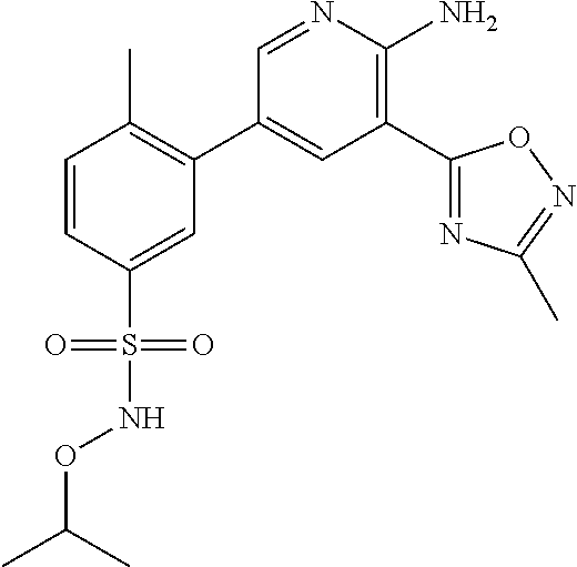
C1=CC(S(NOC(C)C)(=O)=O)=CC(C2=CC(C3=NC(C)=NO3)=C(N)N=C2)=C1C
